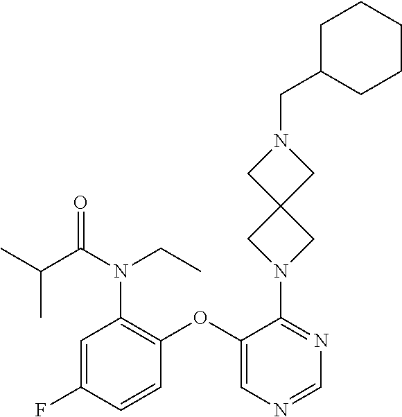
C1(OC2=C(N(C(C(C)C)=O)CC)C=C(F)C=C2)=CN=CN=C1N1CC2(C1)CN(CC1CCCCC1)C2
